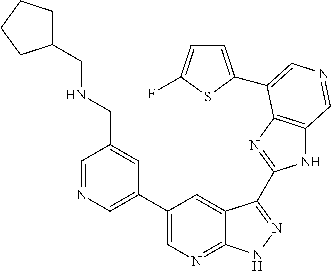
C1(C2=CN=CC(CNCC3CCCC3)=C2)=CN=C2C(=C1)C(C1=NC3=C(N1)C=NC=C3C1=CC=C(F)S1)=NN2
